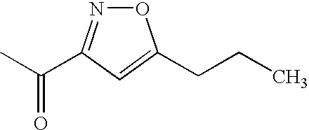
O1N=C(C(C)=O)C=C1CCC
